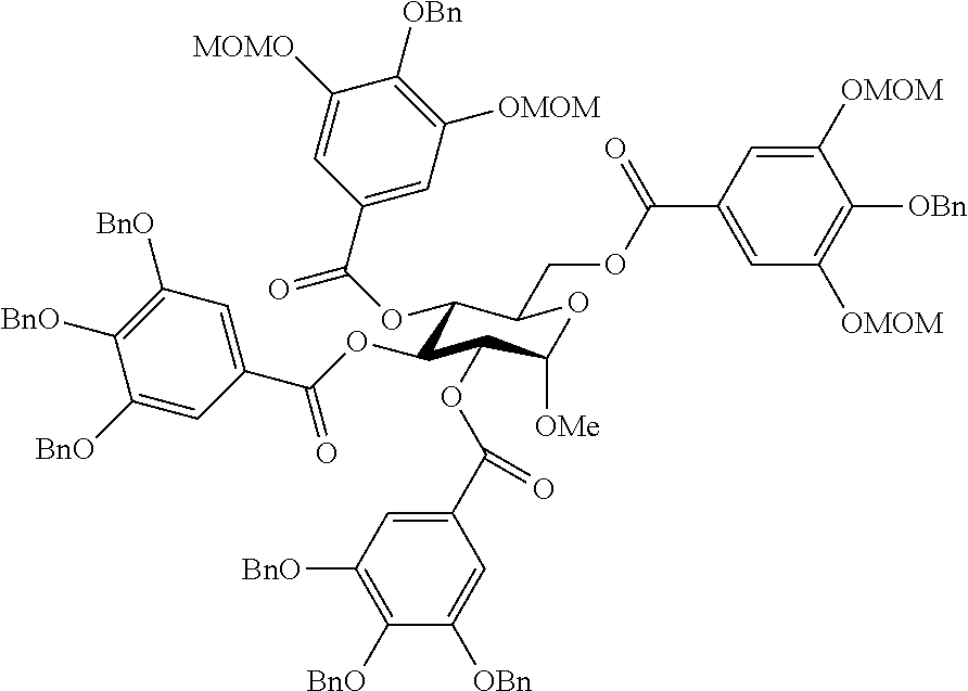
C1(OC(=O)C2=CC([OMOM])=C([OBn])C([MOMO])=C2)C(OC(C2=CC([BnO])=C([BnO])C([BnO])=C2)=O)C(OC(C2=CC([BnO])=C([BnO])C([OBn])=C2)=O)C([OMe])OC1COC(C1=CC([OMOM])=C([OBn])C([OMOM])=C1)=O
